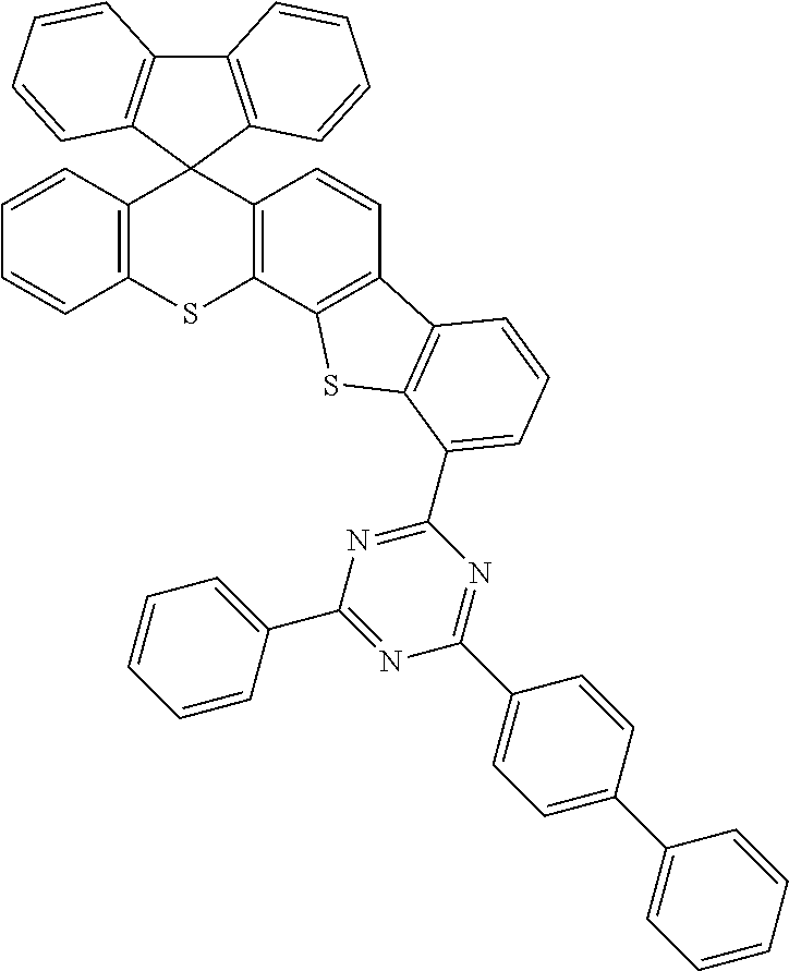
C12=C(C=CC=C1)C1(C3=C(C4=C(C=C3)C3=C(S4)C(C4=NC(C5=CC=CC=C5)=NC(C5=CC=C(C6=CC=CC=C6)C=C5)=N4)=CC=C3)S2)C2=C(C3=C1C=CC=C3)C=CC=C2
